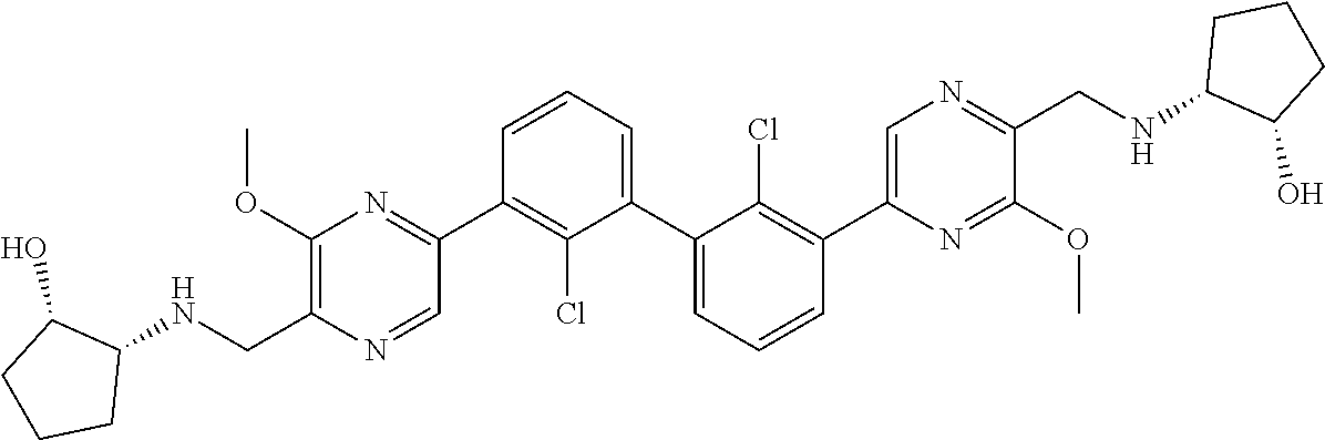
C1(OC)=C(C[HN]C2C(O)CCC2)N=CC(C2=C(Cl)C(C3=CC=CC(C4=CN=C(CNC5C(O)CCC5)C(OC)=N4)=C3Cl)=CC=C2)=N1
